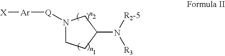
N1([Q][Ar][X])CCC(N([R2-5])[R3])C1
